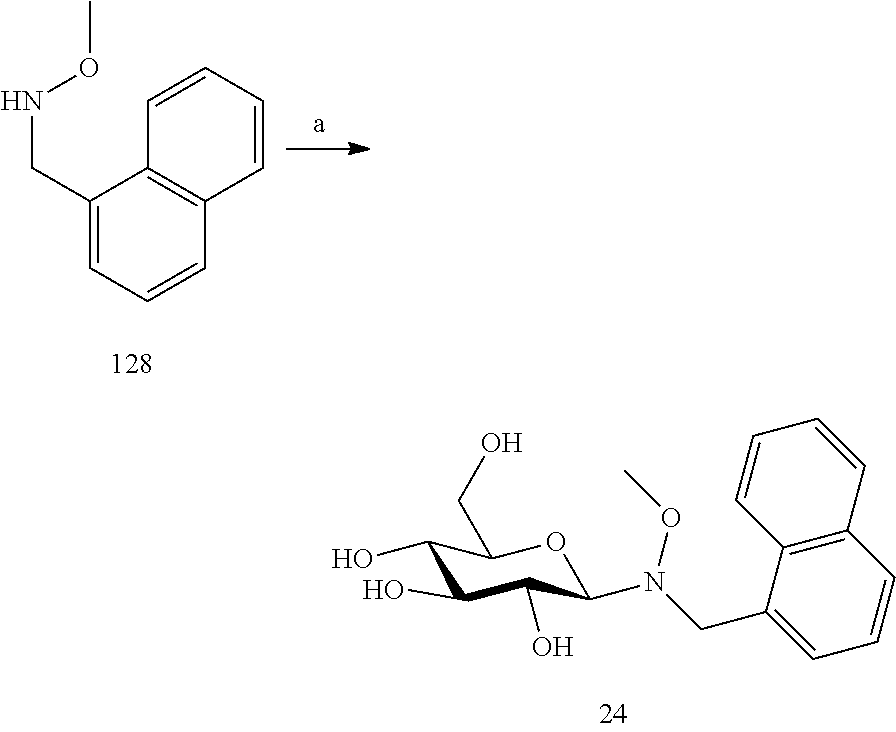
C1(CNOC)=CC=CC2=C1C=CC=C2.C1(O)C(O)C(O)C(N(CC2=CC=CC3=C2C=CC=C3)OC)OC1CO
